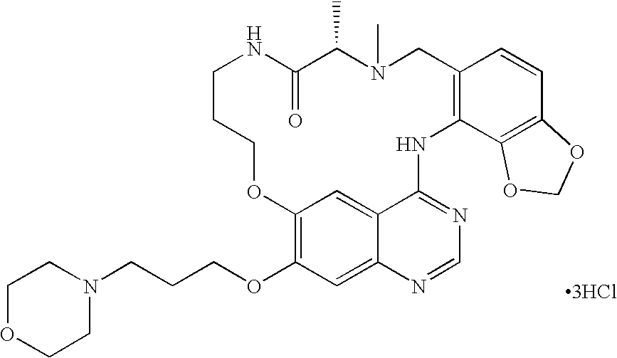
C12=C(OCCCN3CCOCC3)C=C3C(=C1)C(=NC=N3)NC1=C(CN(C)C(C)C(=O)NCCCO2)C=CC2=C1OCO2.[3HCl]
